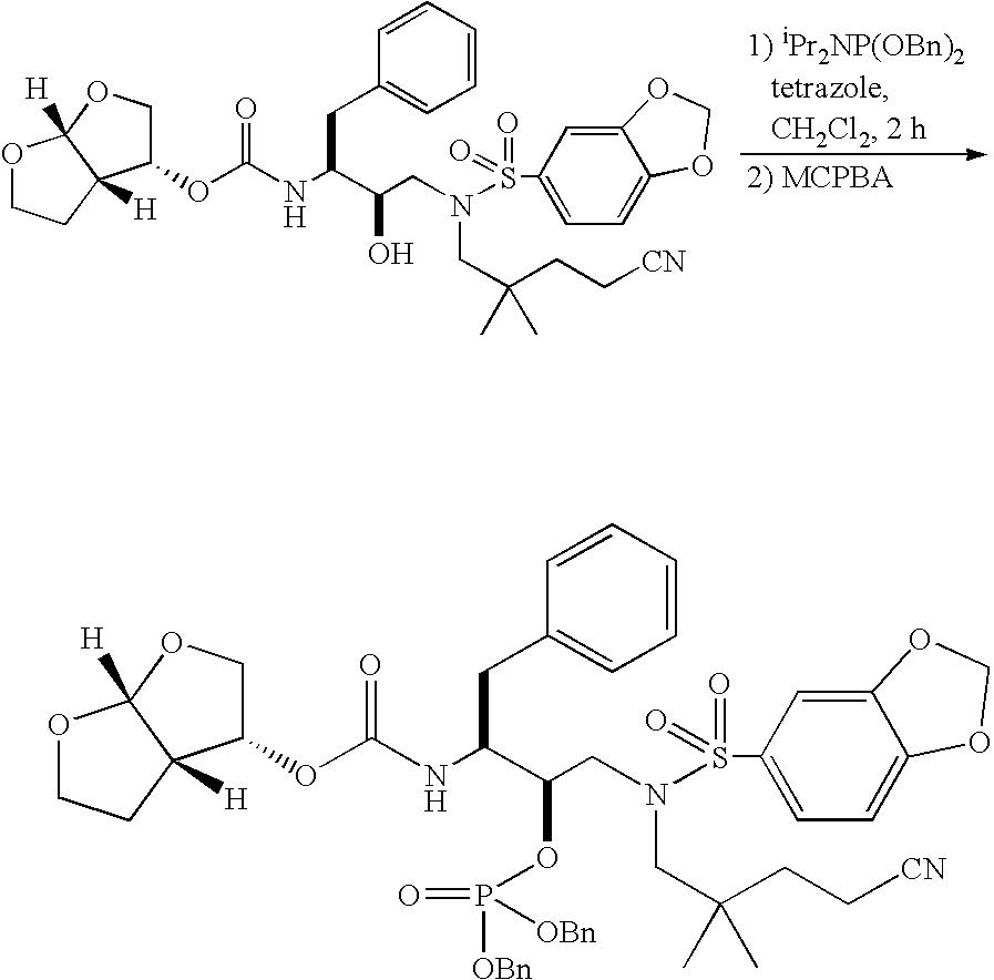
C1(OC(NC(C(CN(CC(CC[CN])(C)C)S(C2=CC=C3C(=C2)OCO3)(=O)=O)O)CC2=CC=CC=C2)=O)COC2([H])C1([H])CCO2.C1(OC(NC(C(CN(CC(CC[CN])(C)C)S(C2=CC=C3C(=C2)OCO3)(=O)=O)OP([OBn])(=O)[OBn])CC2=CC=CC=C2)=O)COC2([H])C1([H])CCO2
